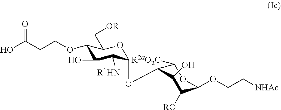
OC(CCOC1C(O)C([R1HN])C(OC2C([R2aO2C])OC(OCC[NHAc])C([RO])C2O)OC1C[OR])=O
